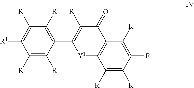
C1([R])=C([R1])C([R])=C([R1])C2=C1[Y1]C(C1=C([R])C([R])=C([R1])C([R])=C1[R])=C([R])C2=O
